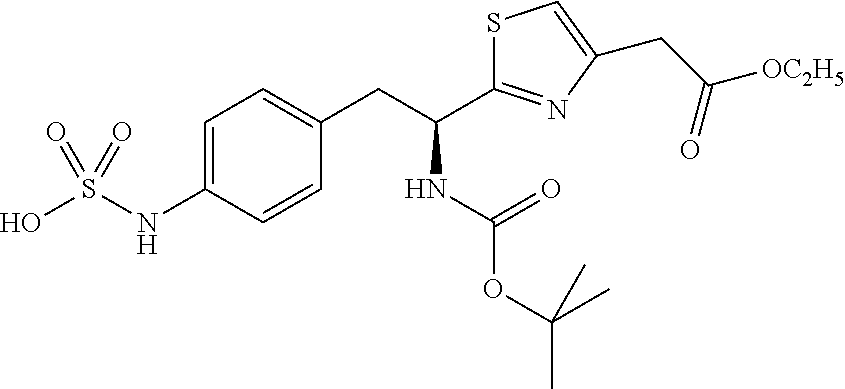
C1=C(NS(O)(=O)=O)C=CC(CC(NC(=O)OC(C)(C)C)C2=NC(CC([OC2H5])=O)=CS2)=C1
